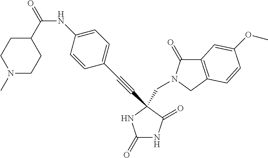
C(C1(C#CC2=CC=C(NC(=O)C3CCN(C)CC3)C=C2)C(=O)NC(=O)N1)N1C(=O)C2=C(C1)C=CC(OC)=C2
